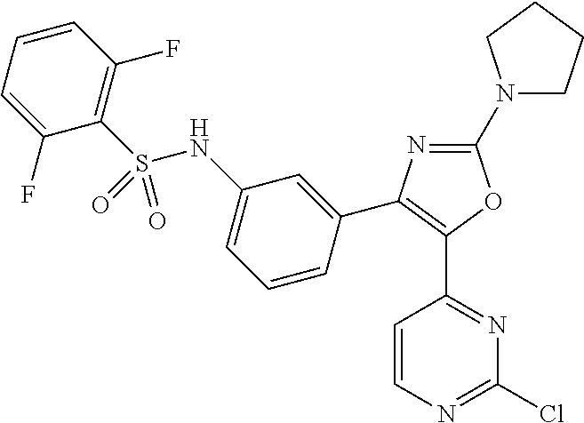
C1=CN=C(Cl)N=C1C1=C(C2=CC(NS(C3=C(F)C=CC=C3F)(=O)=O)=CC=C2)N=C(N2CCCC2)O1
